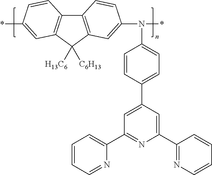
C12=C(C([H13C6])([C6H13])C3=C1C=CC(*)=C3)C=C(N(*)C1=CC=C(C3=CC(C4=CC=CC=N4)=NC(C4=NC=CC=C4)=C3)C=C1)C=C2
